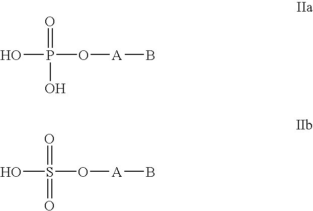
OP(O[A]B)(=O)O.OS(O[A]B)(=O)=O
